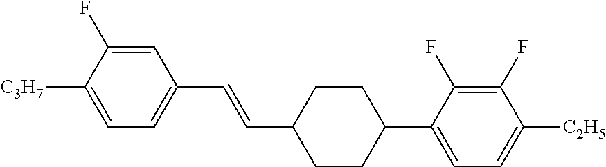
C1=C(F)C([C3H7])=CC=C1C=CC1CCC(C2=CC=C([C2H5])C(F)=C2F)CC1
